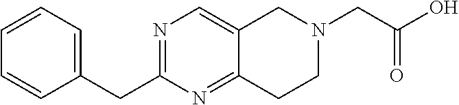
C1=CC=C(CC2=NC=C3C(=N2)CCN(CC(=O)O)C3)C=C1
